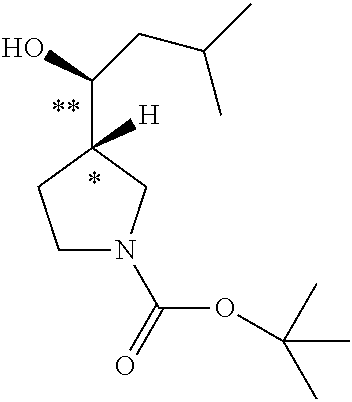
C1N(C(=O)OC(C)(C)C)CC(C(O)CC(C)C)([H])C1
